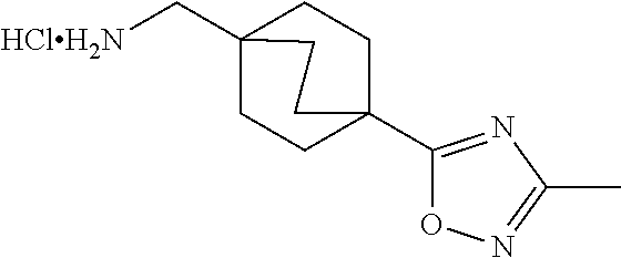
C1CC2(C[HClH2N])CCC1(C1=NC(C)=NO1)CC2
